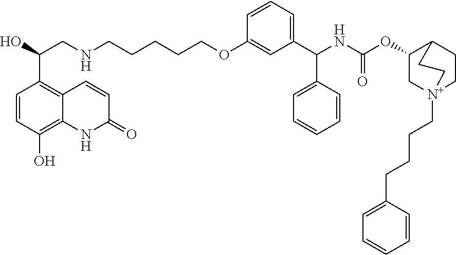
C12=C(O)C=CC(C(O)CNCCCCCOC3=CC(C(NC(OC4C[N+]5(CCCCC6=CC=CC=C6)CCC4CC5)=O)C4=CC=CC=C4)=CC=C3)=C1C=CC(=O)N2
